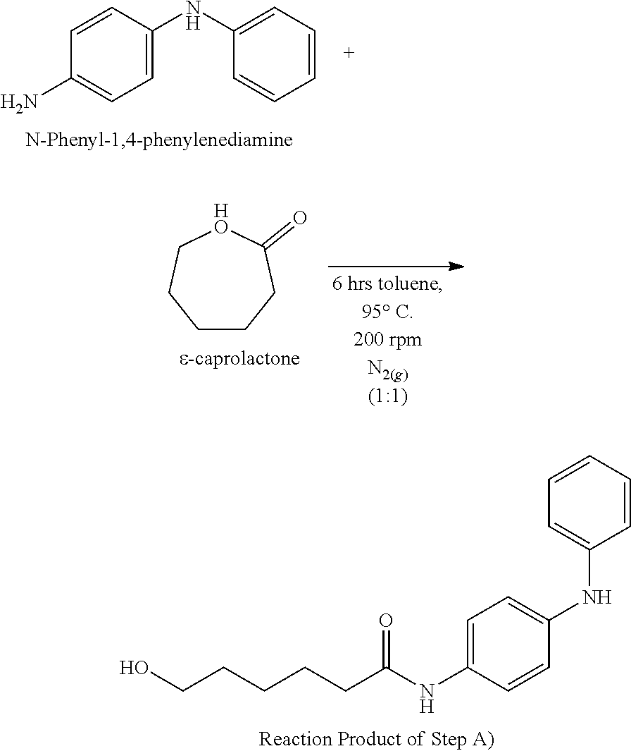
C1=CC(NC2=CC=CC=C2)=CC=C1N.C1CCC(=O)[HO]CC1.C1=C(NC(CCCCCO)=O)C=CC(NC2=CC=CC=C2)=C1
